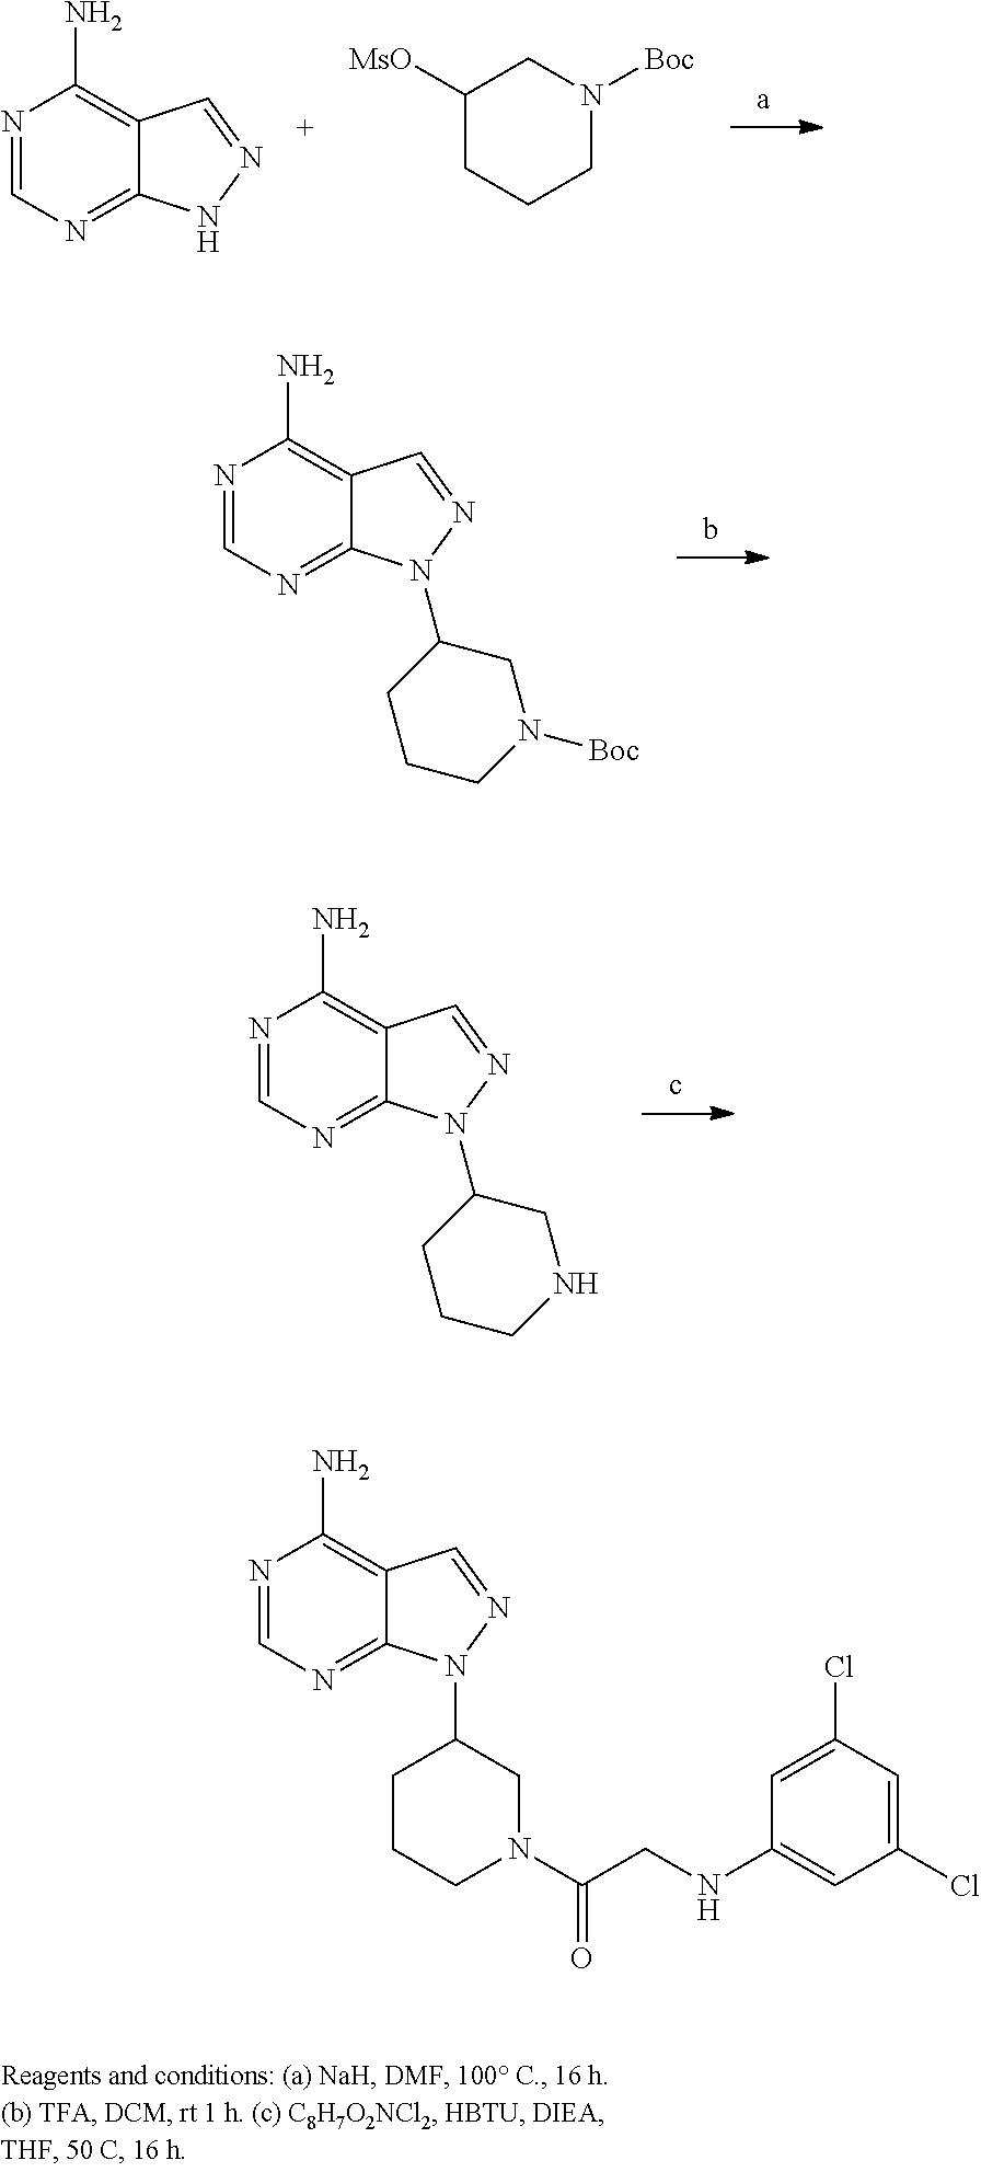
N1=CN=C2C(=C1N)C=NN2.C1([MsO])CCCN([Boc])C1.N1=CN=C2C(=C1N)C=NN2C1CN([Boc])CCC1.N1=CN=C2C(=C1N)C=NN2C1CNCCC1.N1=CN=C2C(=C1N)C=NN2C1CCCN(C(CNC2=CC(Cl)=CC(Cl)=C2)=O)C1
